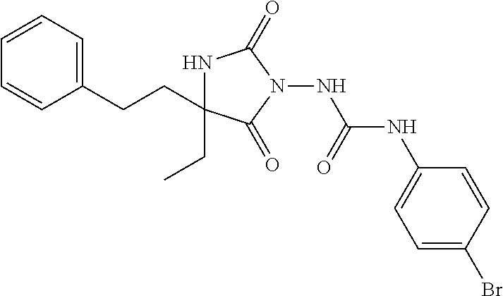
N(C(NC1=CC=C(Br)C=C1)=O)N1C(=O)C(CC)(CCC2=CC=CC=C2)NC1=O
